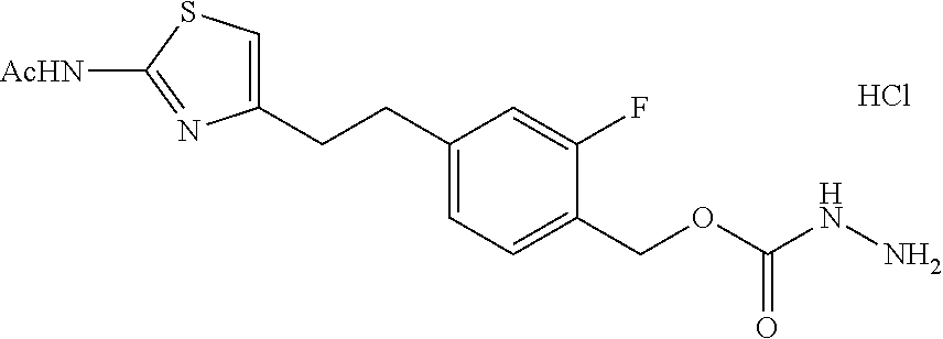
C1(CCC2=CC=C(COC(NN)=O)C(F)=C2)=CSC([AcHN])=N1.Cl
